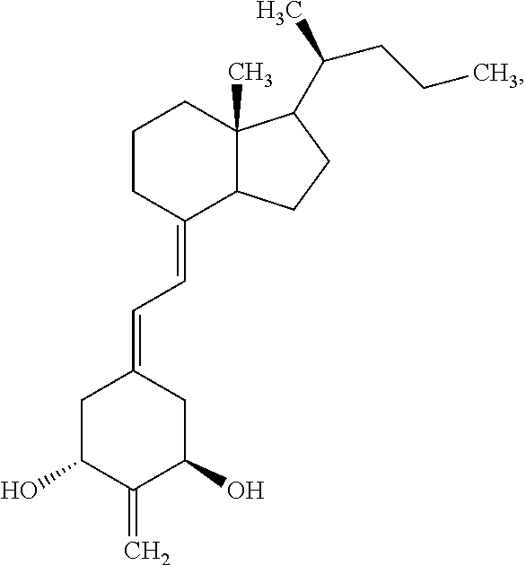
C1CC(=CC=C2CC(O)C(=C)C(O)C2)C2C(C)(C1)C(C(C)CCC)CC2
